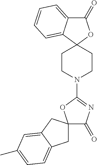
C1(=O)C2=CC=CC=C2C2(O1)CCN(C1=NC(=O)C3(O1)CC1=CC=C(C)C=C1C3)CC2
